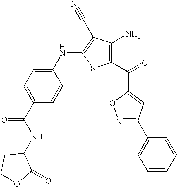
C1(NC2=C(C#N)C(N)=C(C(=O)C3=CC(C4=CC=CC=C4)=NO3)S2)=CC=C(C(NC2CCOC2=O)=O)C=C1
